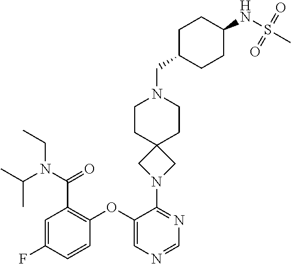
C1(OC2=C(C(N(C(C)C)CC)=O)C=C(F)C=C2)=CN=CN=C1N1CC2(C1)CCN(CC1CCC(NS(=O)(=O)C)CC1)CC2
